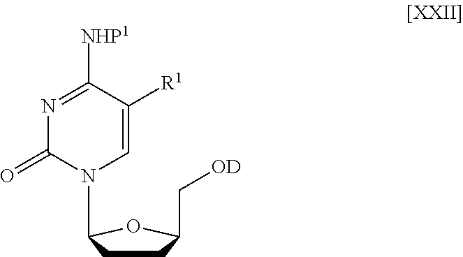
C1CC(N2C=C([R1])C([NHP1])=NC2=O)OC1C[OD]
